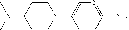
CN(C)C1CCN(C2=CN=C(N)C=C2)CC1
